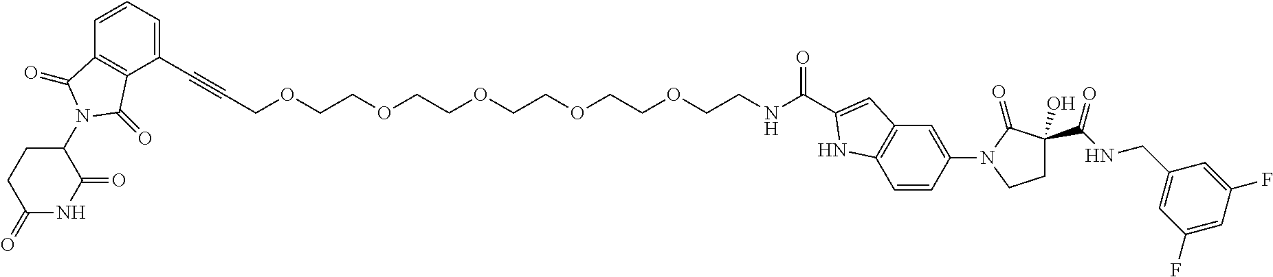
C(COCCOCCOCCOCCNC(C1=CC2=C(N1)C=CC(N1CCC(C(NCC3=CC(F)=CC(F)=C3)=O)(O)C1=O)=C2)=O)OCC#CC1=CC=CC2=C1C(=O)N(C1CCC(=O)NC1=O)C2=O
